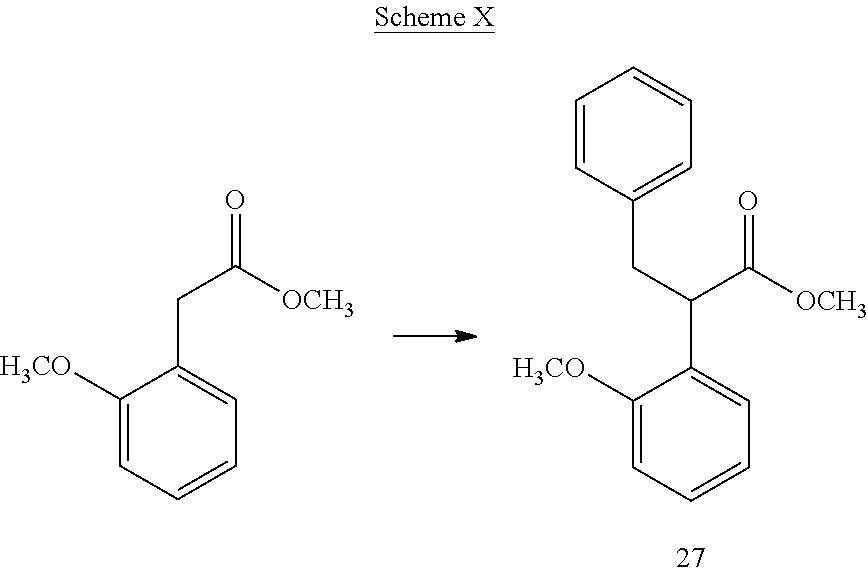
C1([H3CO])=CC=CC=C1C(C([OCH3])=O)CC1=CC=CC=C1.C1([H3CO])=CC=CC=C1CC([OCH3])=O
